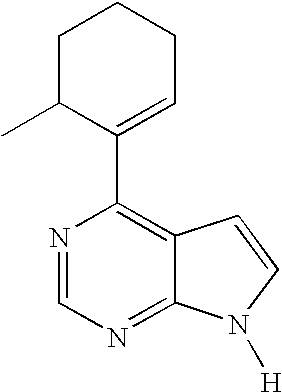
N1=CN=C2C(=C1C1=CCCCC1C)C=CN2[H]
